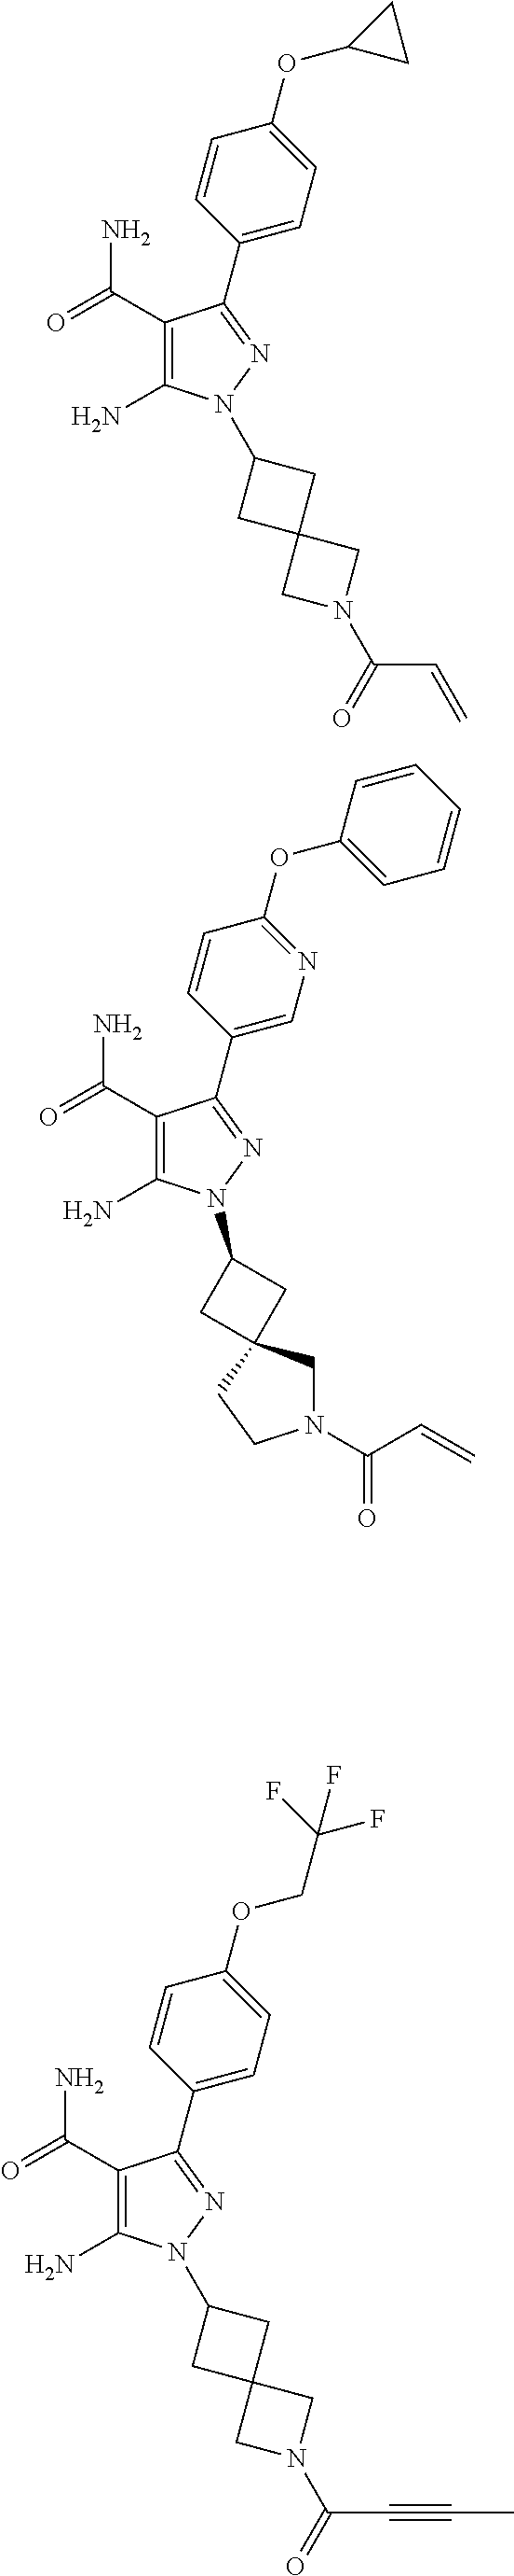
C1(C(=O)N)=C(N)N(C2CC3(C2)CN(C(C=C)=O)C3)N=C1C1=CC=C(OC2CC2)C=C1.C1(C(=O)N)=C(N)N(C2CC3(C2)CN(C(=O)C=C)CC3)N=C1C1=CN=C(OC2=CC=CC=C2)C=C1.C1(C(=O)N)=C(N)N(C2CC3(C2)CN(C(C#CC)=O)C3)N=C1C1=CC=C(OCC(F)(F)F)C=C1
